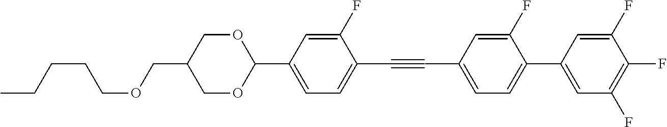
C(OCC1COC(C2=CC=C(C#CC3=CC=C(C4=CC(F)=C(F)C(F)=C4)C(F)=C3)C(F)=C2)OC1)CCCC
